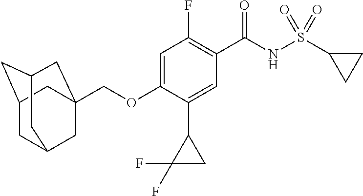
C1=C(OCC23CC4CC(CC(C2)C4)C3)C(C2C(F)(F)C2)=CC(C(NS(C2CC2)(=O)=O)=O)=C1F
